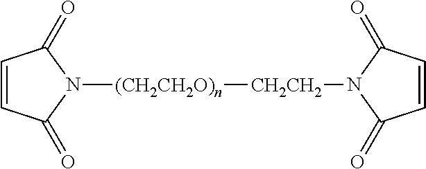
C1=CC(=O)N([(CH2CH2O)n][CH2CH2]N2C(=O)C=CC2=O)C1=O
